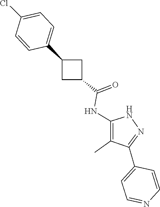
N1C(NC(C2CC(C3=CC=C(Cl)C=C3)C2)=O)=C(C)C(C2=CC=NC=C2)=N1
